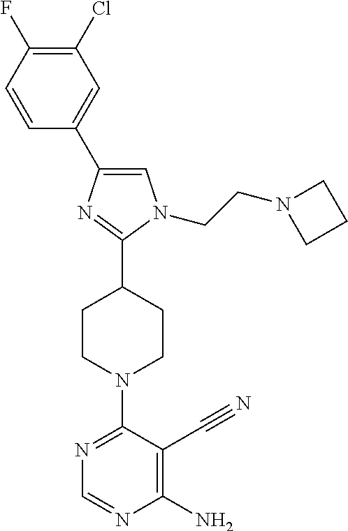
C1(Cl)=C(F)C=CC(C2=CN(CCN3CCC3)C(C3CCN(C4=NC=NC(N)=C4C#N)CC3)=N2)=C1
